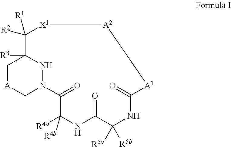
C1[A]CN2NC1([R3])C([R2])([R1])[X1][A2][A1]C(=O)NC([R5a])([R5b])C(=O)NC([R4a])([R4b])C2=O
